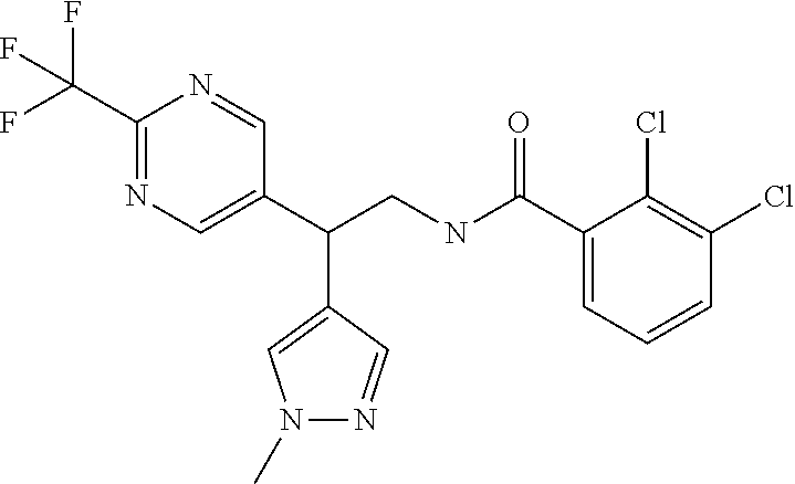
C1(C(CNC(C2=CC=CC(Cl)=C2Cl)=O)C2=CN=C(C(F)(F)F)N=C2)=CN(C)N=C1
